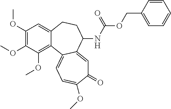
C1(OC)=C(OC)C(OC)=C2C(=C1)CCC(NC(OCC1=CC=CC=C1)=O)C1=CC(=O)C(OC)=CC=C21
